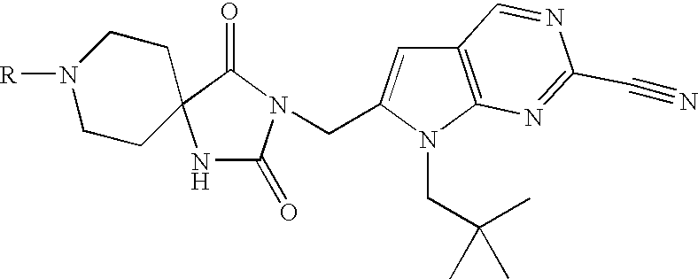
C1CN([R])CCC12NC(=O)N(CC1=CC3=C(N1CC(C)(C)C)N=C(C#N)N=C3)C2=O
